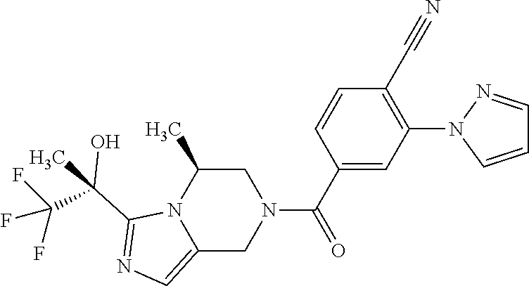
C12=CN=C(C(C)(C(F)(F)F)O)N1C(C)CN(C(C1=CC(N3C=CC=N3)=C(C#N)C=C1)=O)C2
